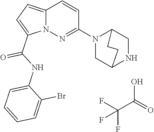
N12C(=CC=C1C(NC1=CC=CC=C1Br)=O)C=CC(N1CC3NCC1CC3)=N2.FC(F)(C(O)=O)F
